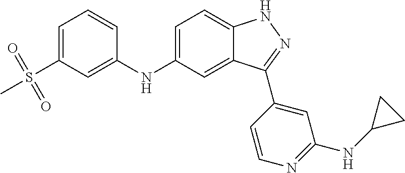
C1=C(NC2=CC(S(C)(=O)=O)=CC=C2)C=C2C(=C1)NN=C2C1=CC(NC2CC2)=NC=C1
